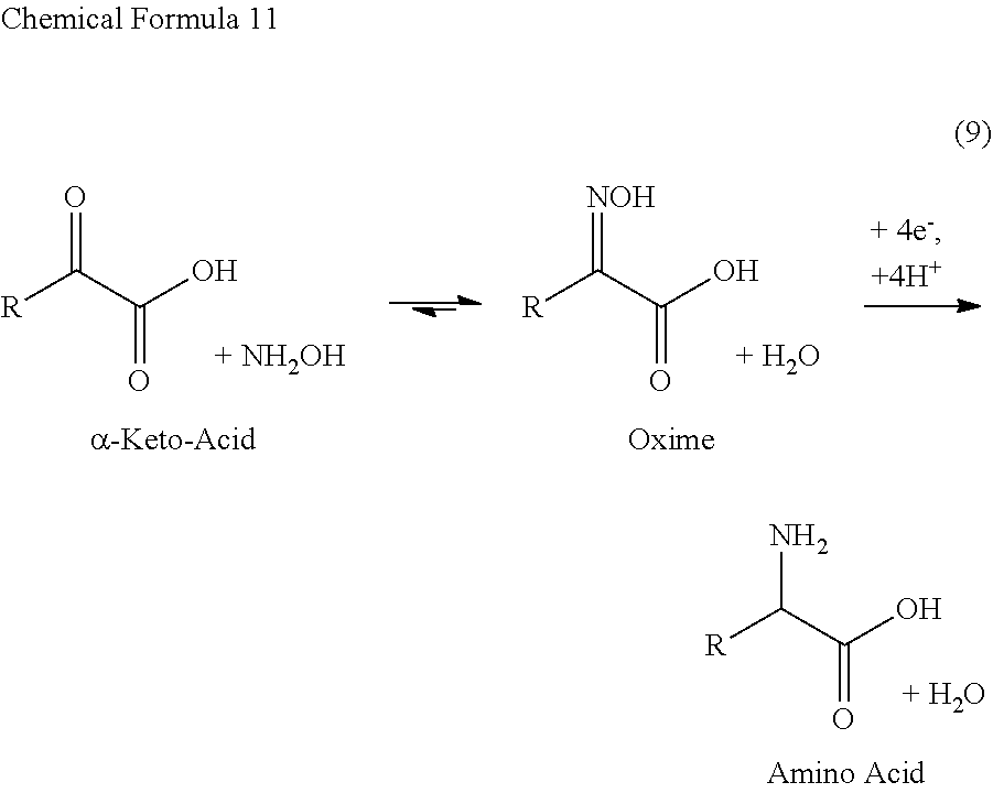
[R]C(C(O)=O)N.[+ H2O].[R]C(C(O)=O)=O.[+ NH2OH].[R]C(C(O)=O)=[NOH].[+ H2O]
